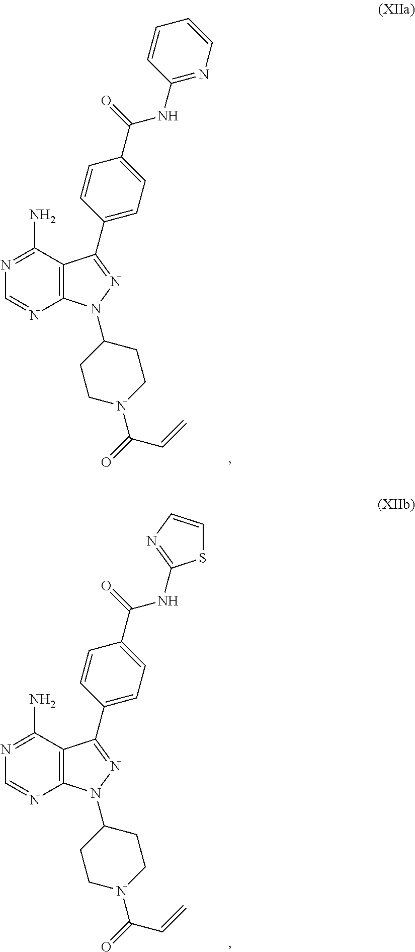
N1=C(N)C2=C(N=C1)N(C1CCN(C(=O)C=C)CC1)N=C2C1=CC=C(C(=O)NC2=NC=CC=C2)C=C1.N1=C(N)C2=C(N=C1)N(C1CCN(C(=O)C=C)CC1)N=C2C1=CC=C(C(=O)NC2=NC=CS2)C=C1
